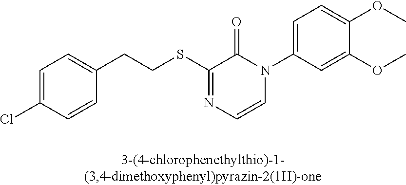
C(CSC1=NC=CN(C2=CC=C(OC)C(OC)=C2)C1=O)C1=CC=C(Cl)C=C1
